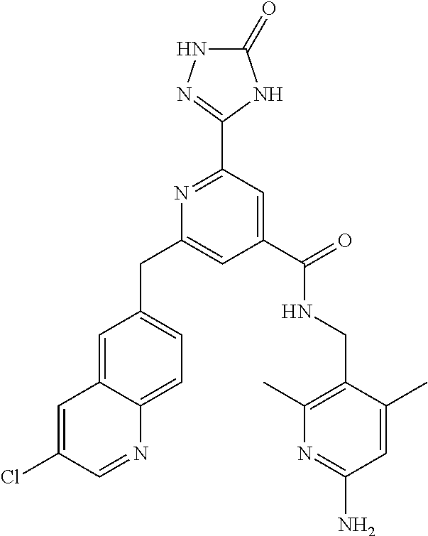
C1(=O)NN=C(C2=NC(CC3=CC=C4C(=C3)C=C(Cl)C=N4)=CC(C(NCC3=C(C)N=C(N)C=C3C)=O)=C2)N1
